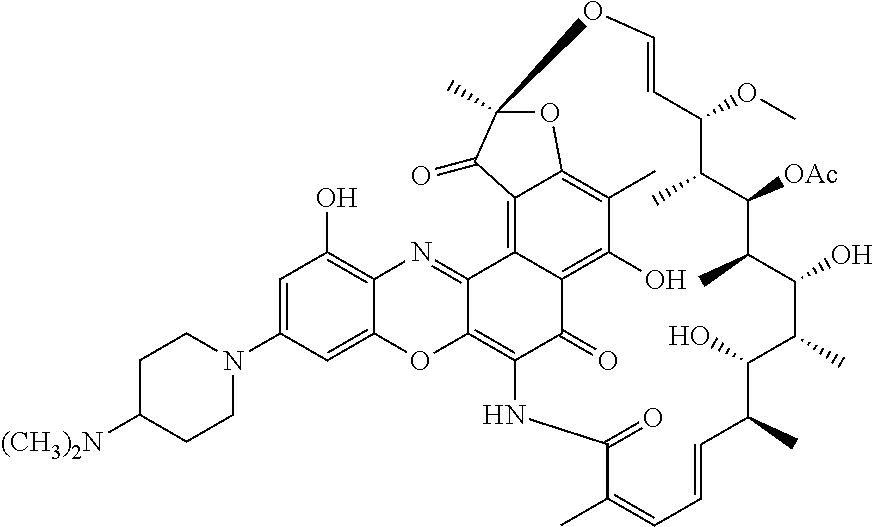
C1([OAc])C(C)C(OC)C=COC2(C)OC3=C(C)C(O)=C4C(=O)C(=C5C(=NC6=C(O)C=C(N7CCC([(CH3)2N])CC7)C=C6O5)C4=C3C2=O)NC(=O)C(C)=CC=CC(C)C(O)C(C)C(O)C1C
